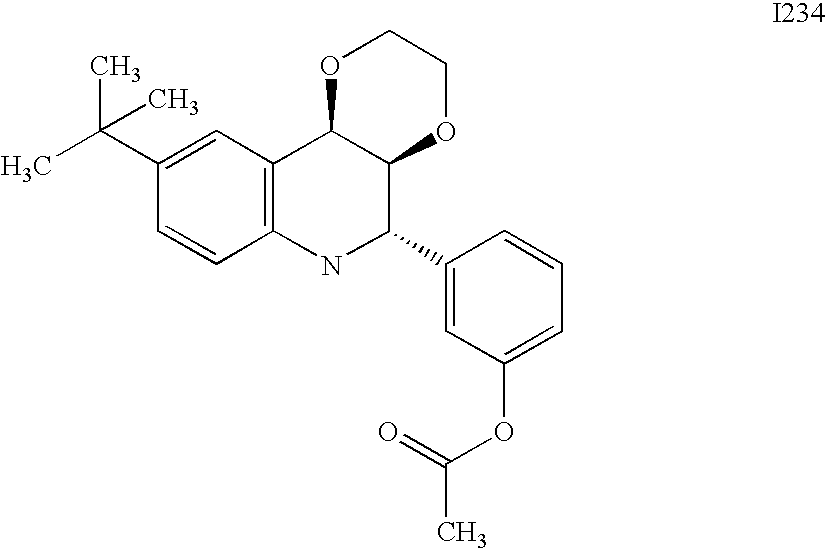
C1(C(C)(C)C)=CC2=C(C=C1)NC(C1=CC(OC(C)=O)=CC=C1)C1C2OCCO1
